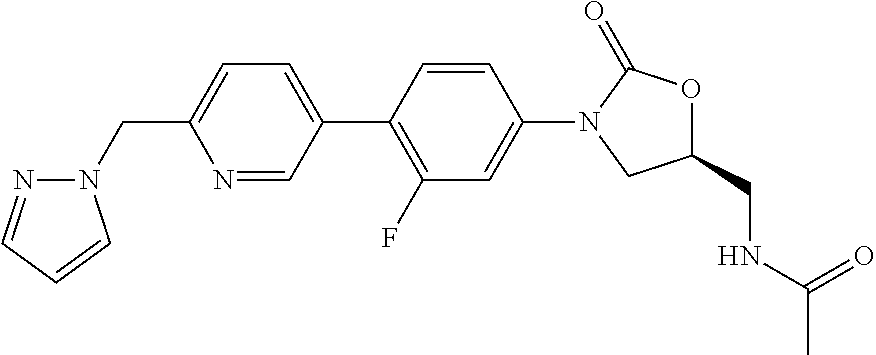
C1=C(C2=C(F)C=C(N3CC(CNC(=O)C)OC3=O)C=C2)C=NC(CN2N=CC=C2)=C1
